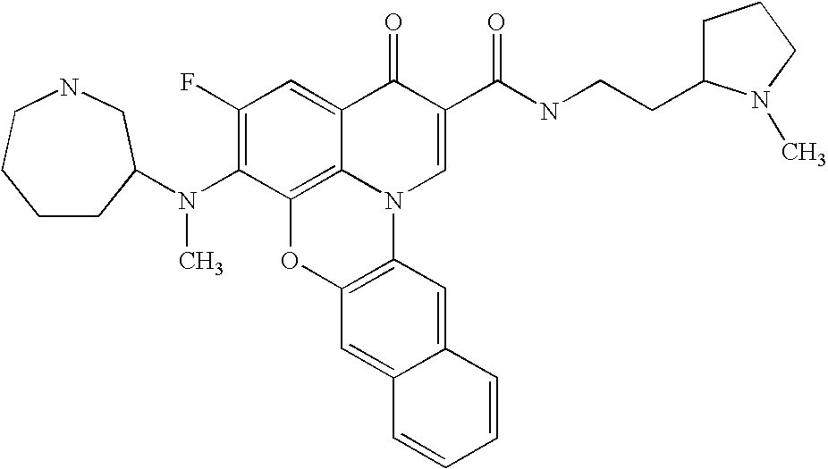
C1(F)=C(N(C2CCCCNC2)C)C2=C3C(=C1)C(=O)C(C(NCCC1CCCN1C)=O)=CN3C1=C(O2)C=C2C(=C1)C=CC=C2
